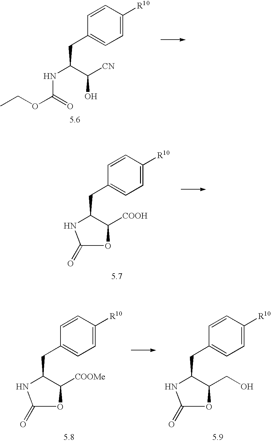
C1(CC2C([COOMe])OC(=O)N2)=CC=C([R10])C=C1.C1(CC2C(CO)OC(=O)N2)=CC=C([R10])C=C1.C1(CC(C([CN])O)NC(=O)OCC)=CC=C([R10])C=C1.C1(CC2C([COOH])OC(=O)N2)=CC=C([R10])C=C1
